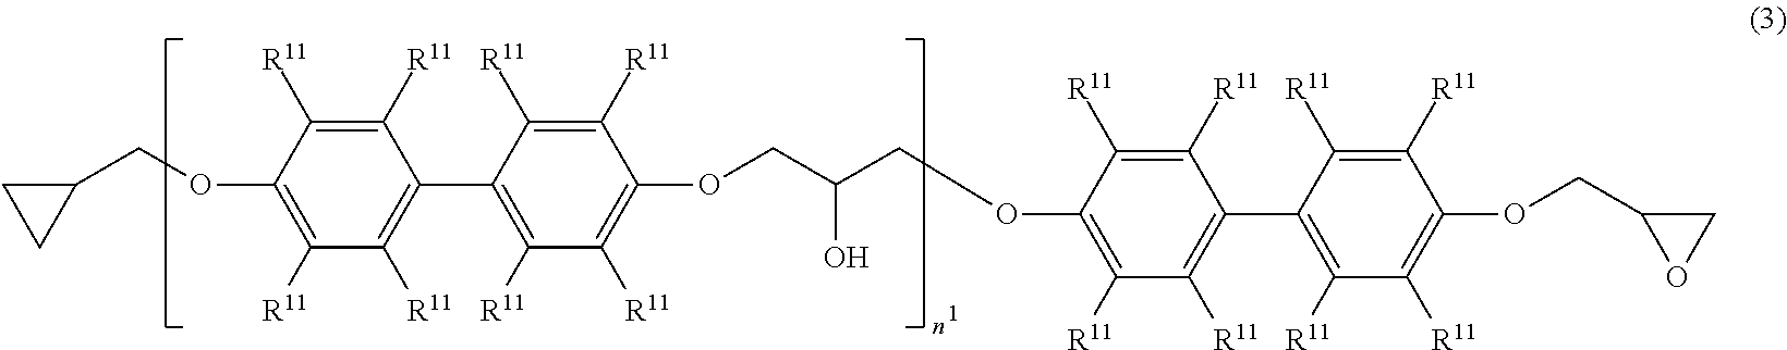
C1([R11])=C([R11])C(OCC2CC2)=C([R11])C([R11])=C1C1=C([R11])C([R11])=C(OCC(COC2=C([R11])C([R11])=C(C3=C([R11])C([R11])=C(OCC4OC4)C([R11])=C3[R11])C([R11])=C2[R11])O)C([R11])=C1[R11]
